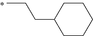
C1CCCCC1CCC
